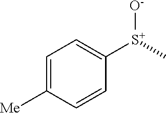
C1=C([Me])C=CC([S+](C)[O-])=C1
